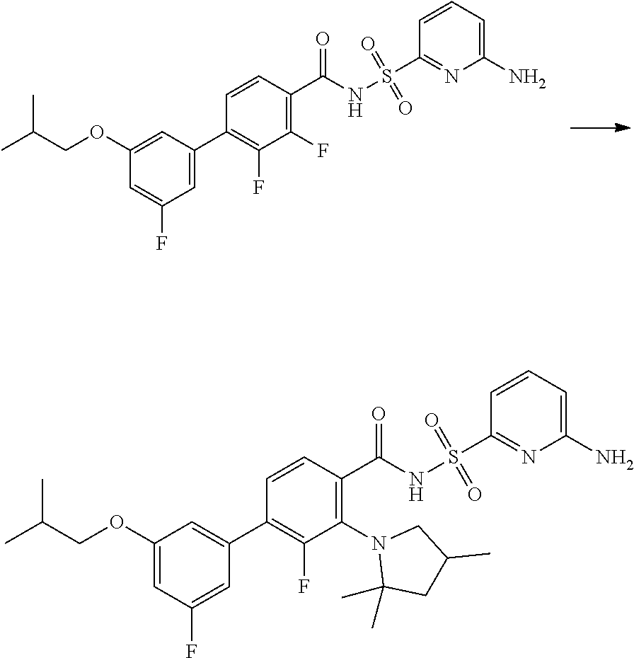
S(=O)(C1=NC(N)=CC=C1)(=O)NC(C1=C(F)C(F)=C(C2=CC(F)=CC(OCC(C)C)=C2)C=C1)=O.S(=O)(C1=NC(N)=CC=C1)(=O)NC(C1=C(N2C(C)(C)CC(C)C2)C(F)=C(C2=CC(OCC(C)C)=CC(F)=C2)C=C1)=O
